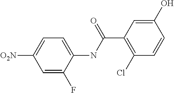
C1=C(F)C(NC(C2=C(Cl)C=CC(O)=C2)=O)=CC=C1[O2N]
